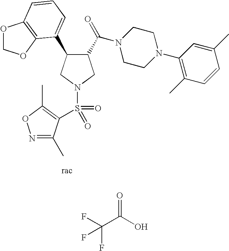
C1(C(=O)N2CCN(C3=C(C)C=CC(C)=C3)CC2)C(C2=CC=CC3=C2OCO3)CN(S(=O)(=O)C2=C(C)ON=C2C)C1.O=C(O)C(F)(F)F
